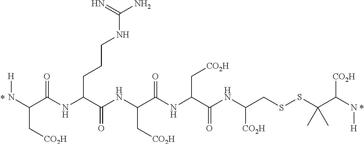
N(C(C(NC(C(NC(C(NC(C(NC(CSSC(C(N[H])[CO2H])(C)C)[CO2H])=O)C[CO2H])=O)C[CO2H])=O)CCCNC(N)=N)=O)C[CO2H])[H]
